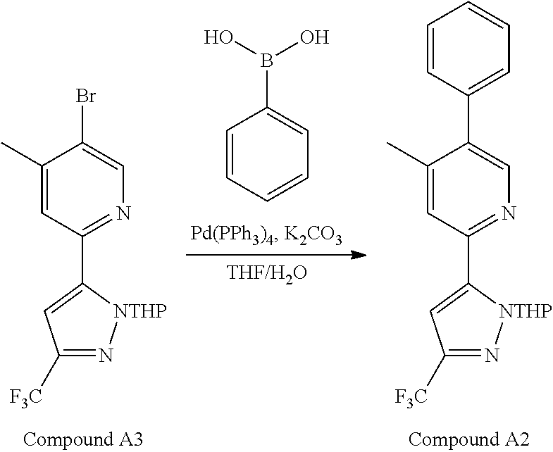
C1(C)=CC(C2=CC([F3C])=N[NTHP]2)=NC=C1C1=CC=CC=C1.C1=CC=CC=C1B(O)O.C1(C)=CC(C2=CC([F3C])=N[NTHP]2)=NC=C1Br
